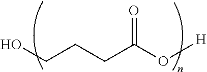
C(CC(O[H])=O)CO
